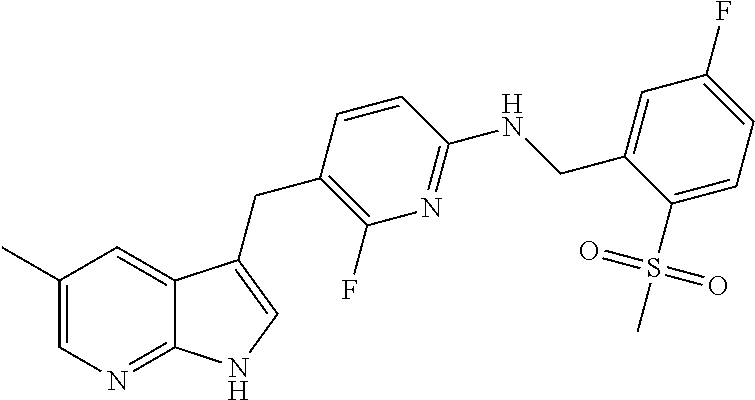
C1=C(CNC2=NC(F)=C(CC3=CNC4=NC=C(C)C=C43)C=C2)C(S(=O)(=O)C)=CC=C1F
